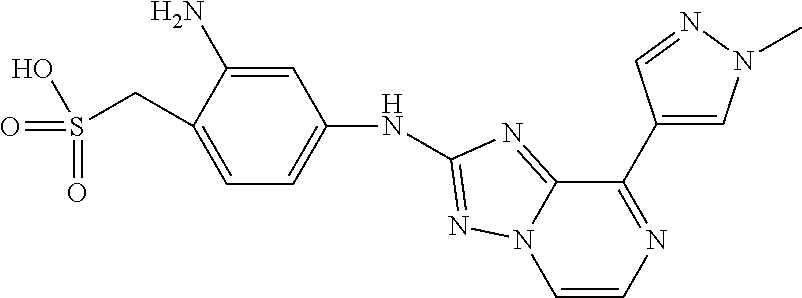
C1=CN=C(C2=CN(C)N=C2)C2=NC(NC3=CC=C(CS(=O)(=O)O)C(N)=C3)=NN12
